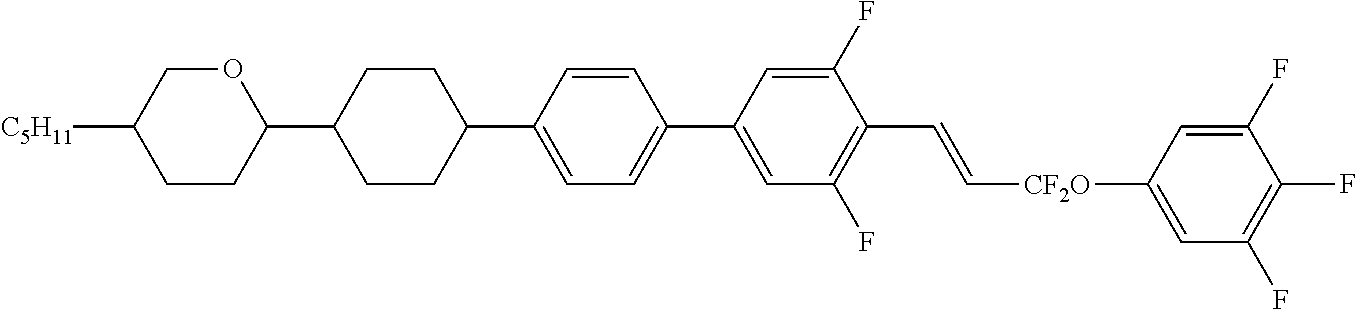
C1=CC(C2CCC(C3OCC([C5H11])CC3)CC2)=CC=C1C1=CC(F)=C(C=C[CF2O]C2=CC(F)=C(F)C(F)=C2)C(F)=C1
